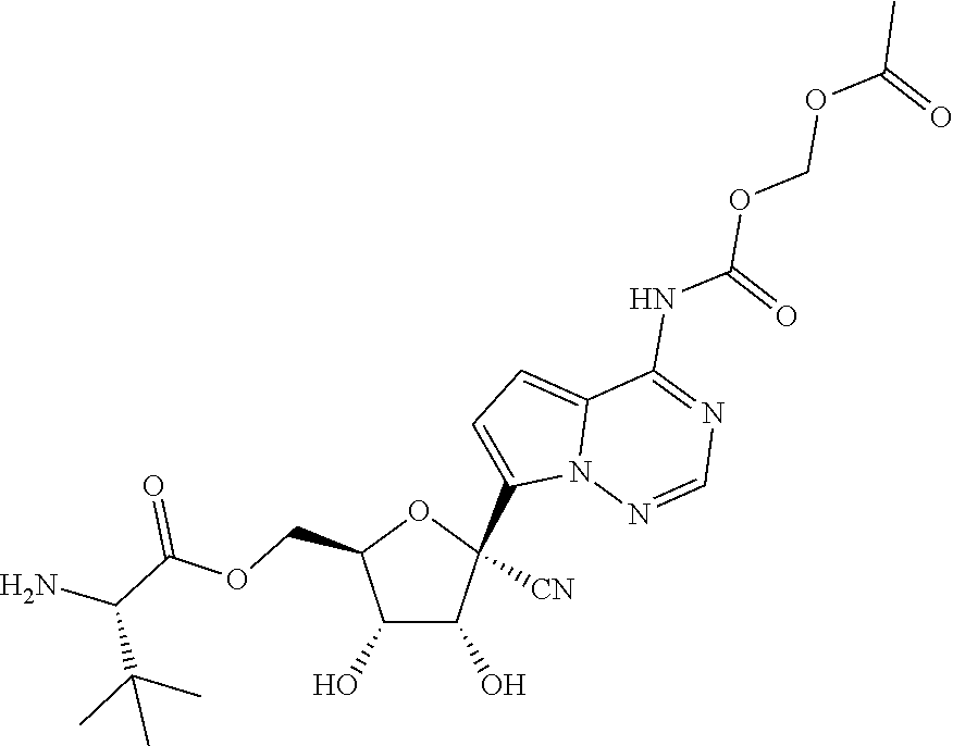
C1(O)C(O)C(COC(C(C(C)(C)C)N)=O)OC1([CN])C1=CC=C2C(NC(=O)OCOC(=O)C)=NC=NN12
